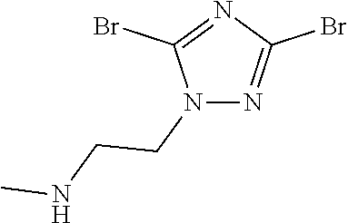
N1(CCNC)N=C(Br)N=C1Br
